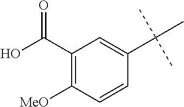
C1(C(O)=O)=C([MeO])C=CC(C(C)(C)C)=C1
